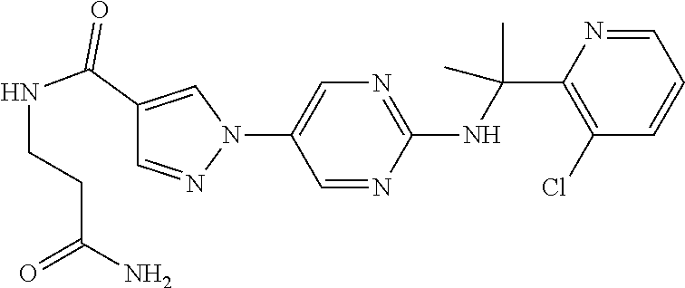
N1(C2=CN=C(NC(C)(C)C3=C(Cl)C=CC=N3)N=C2)C=C(C(NCCC(=O)N)=O)C=N1
